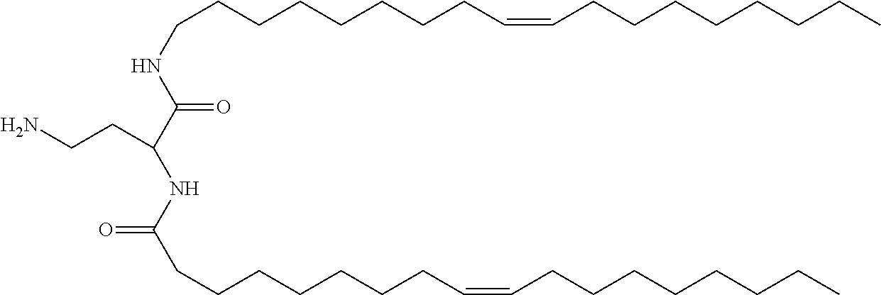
C(CNC(C(NC(CCCCCCCC=CCCCCCCCC)=O)CCN)=O)CCCCCCC=CCCCCCCCC
